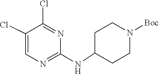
C1(NC2CCN([Boc])CC2)=NC=C(Cl)C(Cl)=N1
